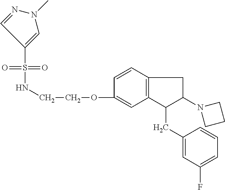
O=S(=O)(C1=CN(C)N=C1)NCCOC1=CC2=C(C=C1)CC(N1CCC1)C2CC1=CC(F)=CC=C1
